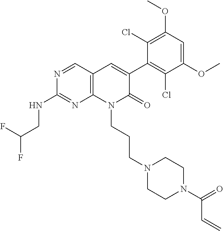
C1(NCC(F)F)=NC2=C(C=C(C3=C(Cl)C(OC)=CC(OC)=C3Cl)C(=O)N2CCCN2CCN(C(C=C)=O)CC2)C=N1
